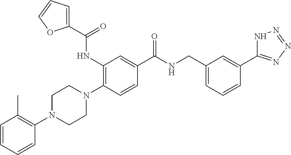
C1=CC=CC(N2CCN(C3=C(NC(=O)C4=CC=CO4)C=C(C(=O)NCC4=CC=CC(C5=NN=NN5)=C4)C=C3)CC2)=C1C
